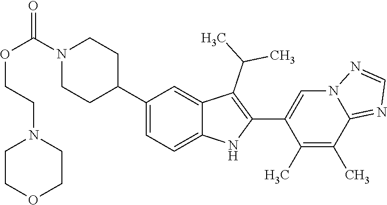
N1(C(OCCN2CCOCC2)=O)CCC(C2=CC=C3C(=C2)C(C(C)C)=C(C2=CN4C(=NC=N4)C(C)=C2C)N3)CC1
